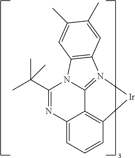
C12=CC=CC3=C1C1=N(C4=C(N1C(C(C)(C)C)=N2)C=C(C)C(C)=C4)[Ir]3
